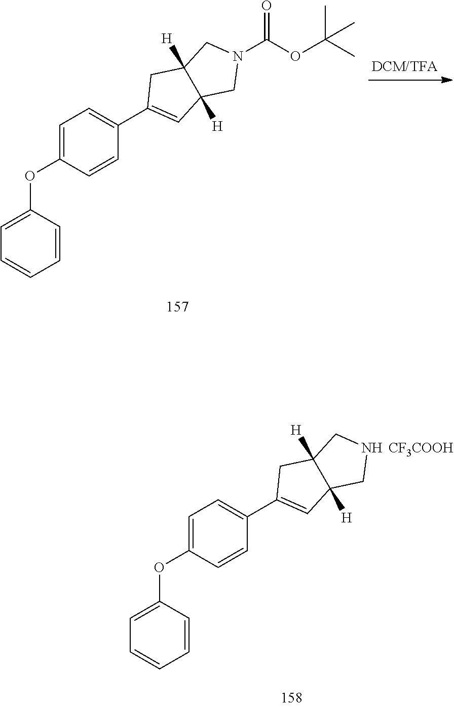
O=C(OC(C)(C)C)N1CC2([H])C([H])(C1)C=C(C1=CC=C(OC3=CC=CC=C3)C=C1)C2.N1CC2([H])C([H])(C1)C=C(C1=CC=C(OC3=CC=CC=C3)C=C1)C2.[CF3COOH]
